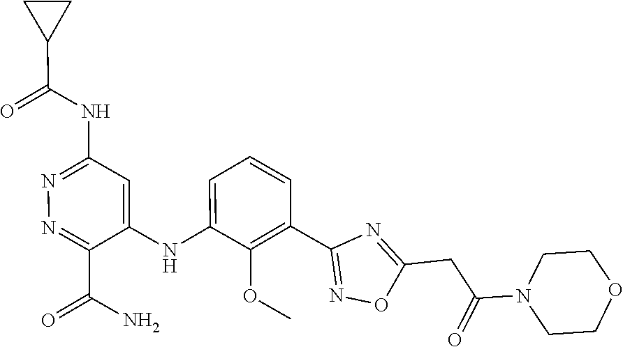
C1=CC=C(NC2=CC(NC(C3CC3)=O)=NN=C2C(N)=O)C(OC)=C1C1=NOC(CC(=O)N2CCOCC2)=N1
